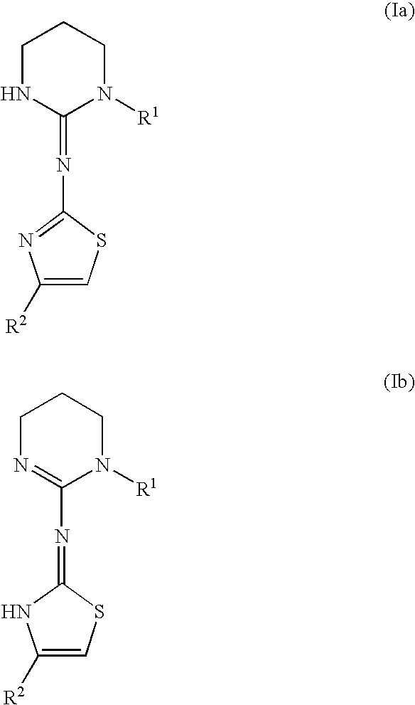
C1NC(=NC2=NC([R2])=CS2)N([R1])CC1.C1N=C(N=C2SC=C([R2])N2)N([R1])CC1
